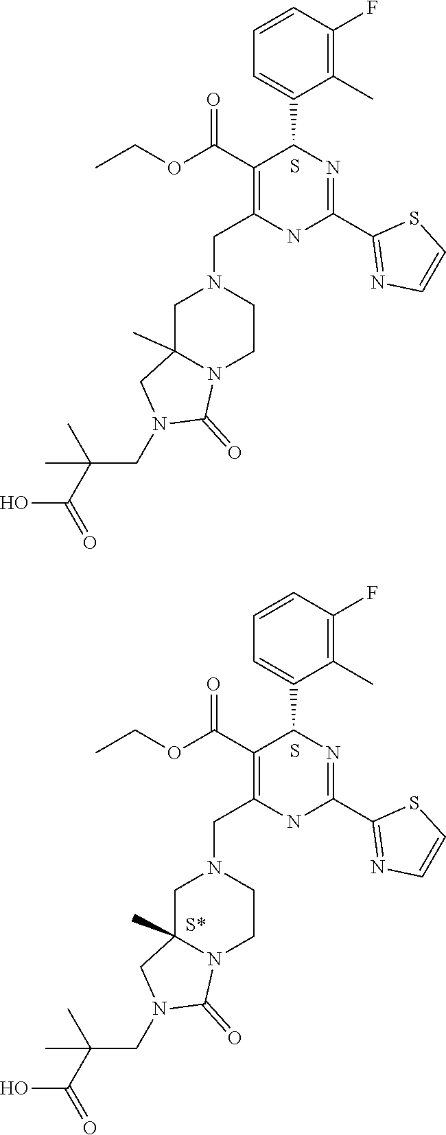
CCOC(C1=C(CN2CC3(C)N(CC2)C(=O)N(CC(C(=O)O)(C)C)C3)NC(C2=NC=CS2)=NC1C1=CC=CC(F)=C1C)=O.S.CCOC(C1=C(CN2CC3(C)N(CC2)C(=O)N(CC(C(=O)O)(C)C)C3)NC(C2=NC=CS2)=NC1C1=CC=CC(F)=C1C)=O.S
